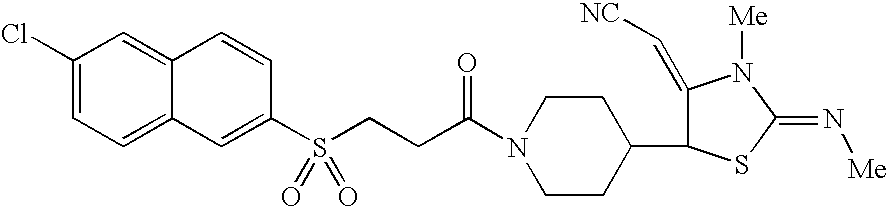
C1(Cl)=CC=C2C(=C1)C=CC(S(CCC(N1CCC(C3C(=C[NC])N([Me])C(=N[Me])S3)CC1)=O)(=O)=O)=C2
